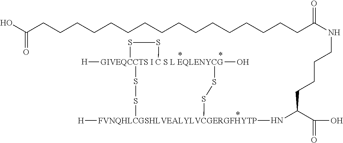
C(CCC(C(O)=O)N[FVNQHLCGSHLVEALYLVCGERGFHYTP]1([H])SS[GIVEQCCTS I C S L EQLENYCG]2([H])(O)(SS1)SS2)CNC(CCCCCCCCCCCCCCCCC(O)=O)=O
